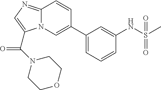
N12C(=NC=C1C(=O)N1CCOCC1)C=CC(C1=CC=CC(NS(C)(=O)=O)=C1)=C2
